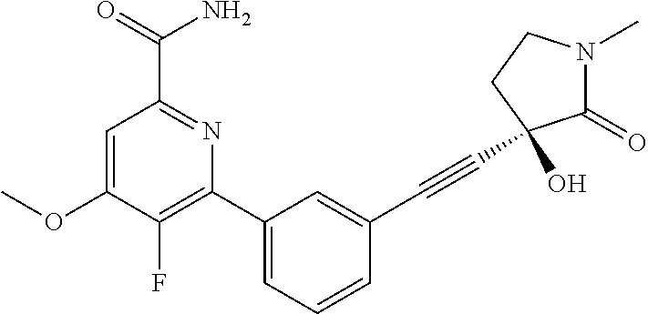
C1(OC)=CC(C(N)=O)=NC(C2=CC=CC(C#CC3(O)C(=O)N(C)CC3)=C2)=C1F
